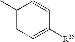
C1(C)=CC=C([R25])C=C1
